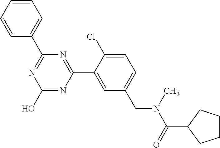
N1=C(C2=CC=CC=C2)N=C(C2=CC(CN(C(C3CCCC3)=O)C)=CC=C2Cl)N=C1O
